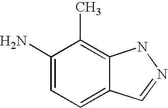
C1=C2C(=C(C)C(N)=C1)NN=C2
